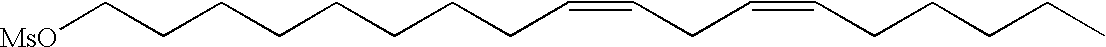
[MsO]CCCCCCCCC=CCC=CCCCCC
